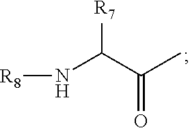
[R7]C(C(C)=O)N[R8]
